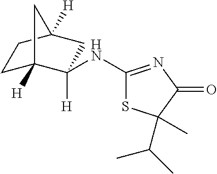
C1(NC2([H])C3([H])CCC([H])(C2)C3)=NC(=O)C(C)(C(C)C)S1
